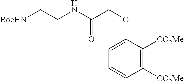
[BocHN]CCNC(COC1=CC=CC([CO2Me])=C1[CO2Me])=O
